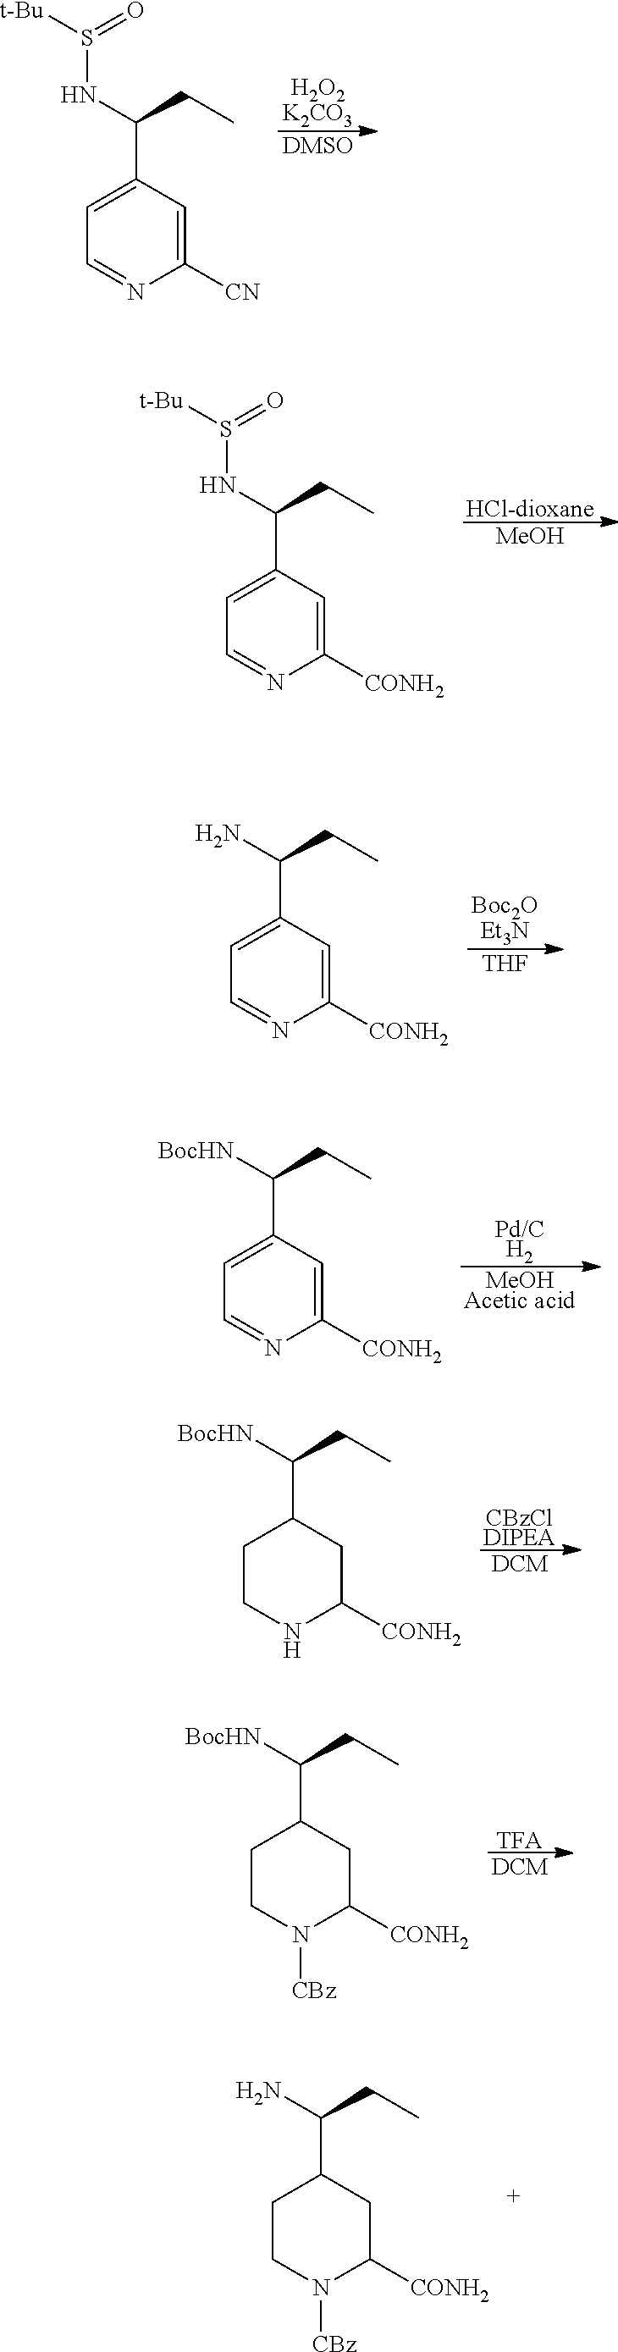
C1([CN])=CC(C(NS([t-Bu])=O)CC)=CC=N1.[H2O2K2CO3].[DMSO].[HCl-dioxane].[MeOH].C1([CONH2])=CC(C(NS([t-Bu])=O)CC)=CC=N1.[Boc2OEt3N].[THF].C1([CONH2])=CC(C(N)CC)=CC=N1.[Pd/CH2].[MeOHAcetic acid].C1([CONH2])=CC(C([BocHN])CC)=CC=N1.[CBzClDIPEA].[DCM].C1([CONH2])CC(C([BocHN])CC)CCN1.[TFA].[DCM].C1([CONH2])CC(C([BocHN])CC)CCN1[CBz].C1([CONH2])CC(C(N)CC)CCN1[CBz]
